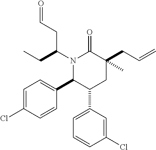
C1=C(Cl)C=CC(C2C(C3=CC=CC(Cl)=C3)CC(CC=C)(C)C(=O)N2C(CC)CC=O)=C1
